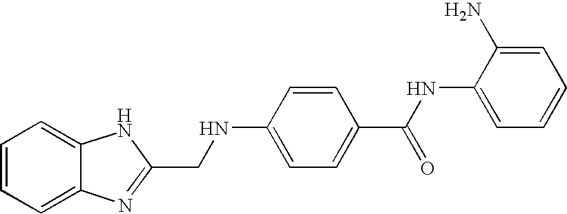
C1=C(N)C(NC(C2=CC=C(NCC3=NC4=CC=CC=C4N3)C=C2)=O)=CC=C1
